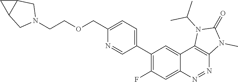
C1(C2=C(F)C=C3C(=C2)C2=C(N=N3)N(C)C(=O)N2C(C)C)=CC=C(COCCN2CC3C(C2)C3)N=C1
